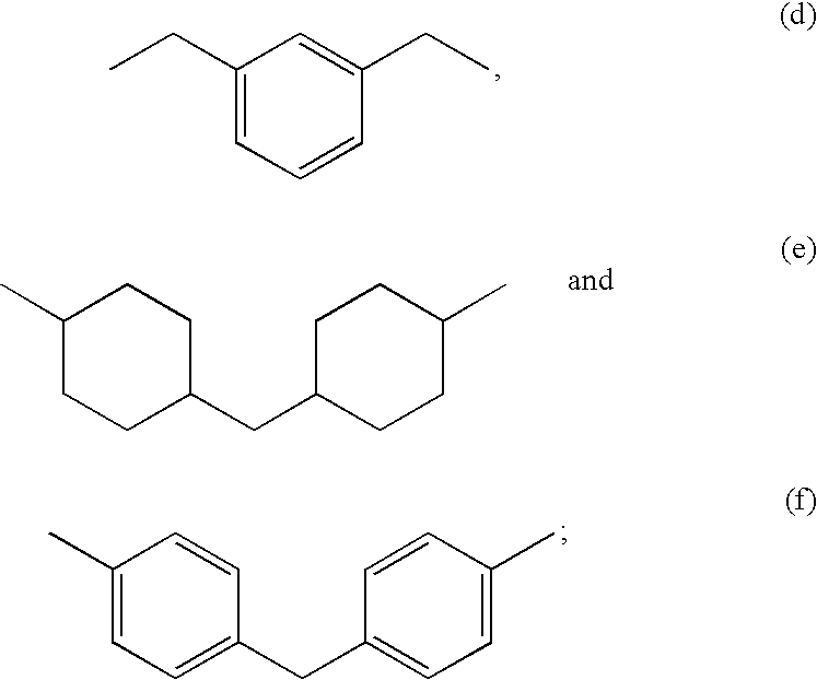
C1(CC)=CC=CC(CC)=C1.C1(C)CCC(CC2CCC(C)CC2)CC1.C1(C)=CC=C(CC2=CC=C(C)C=C2)C=C1
